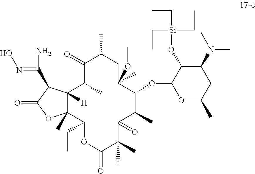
C12([H])C(C)(C(CC)OC(=O)C(C)(F)C(=O)C(C)C(OC3OC(C)CC(N(C)C)C3O[Si](CC)(CC)CC)C(C)(OC)CC(C)C(=O)C1C)OC(=O)C2C(N)=NO
